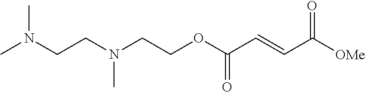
[OMe]C(C=CC(OCCN(CCN(C)C)C)=O)=O
